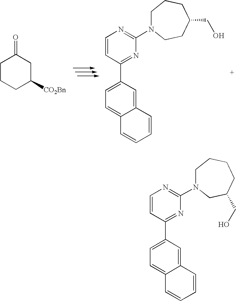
C1CCC([CO2Bn])CC1=O.C12=CC(C3=NC(N4CCCC(CO)CC4)=NC=C3)=CC=C1C=CC=C2.C12=CC(C3=NC(N4CCCCC(CO)C4)=NC=C3)=CC=C1C=CC=C2
